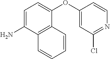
C1=C(N)C2=C(C(OC3=CC(Cl)=NC=C3)=C1)C=CC=C2
